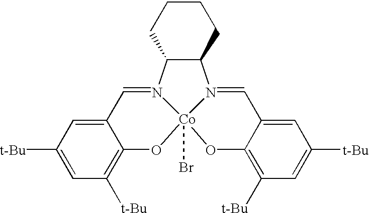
C1CC2C(CC1)N1=CC3=CC([t-Bu])=CC([t-Bu])=C3O[Co]13(Br)N2=CC1=CC([t-Bu])=CC([t-Bu])=C1O3
